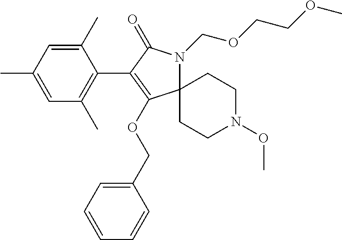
C12(CCN(OC)CC1)N(COCCOC)C(=O)C(C1=C(C)C=C(C)C=C1C)=C2OCC1=CC=CC=C1
